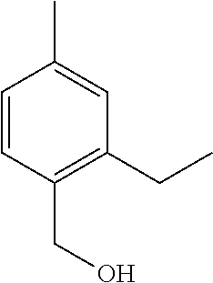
C1=CC(CO)=C(CC)C=C1C
